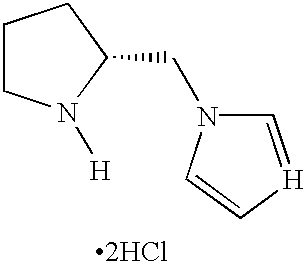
C1CN([H])C(CN2C=[H]C=C2)C1.[2HCl]
